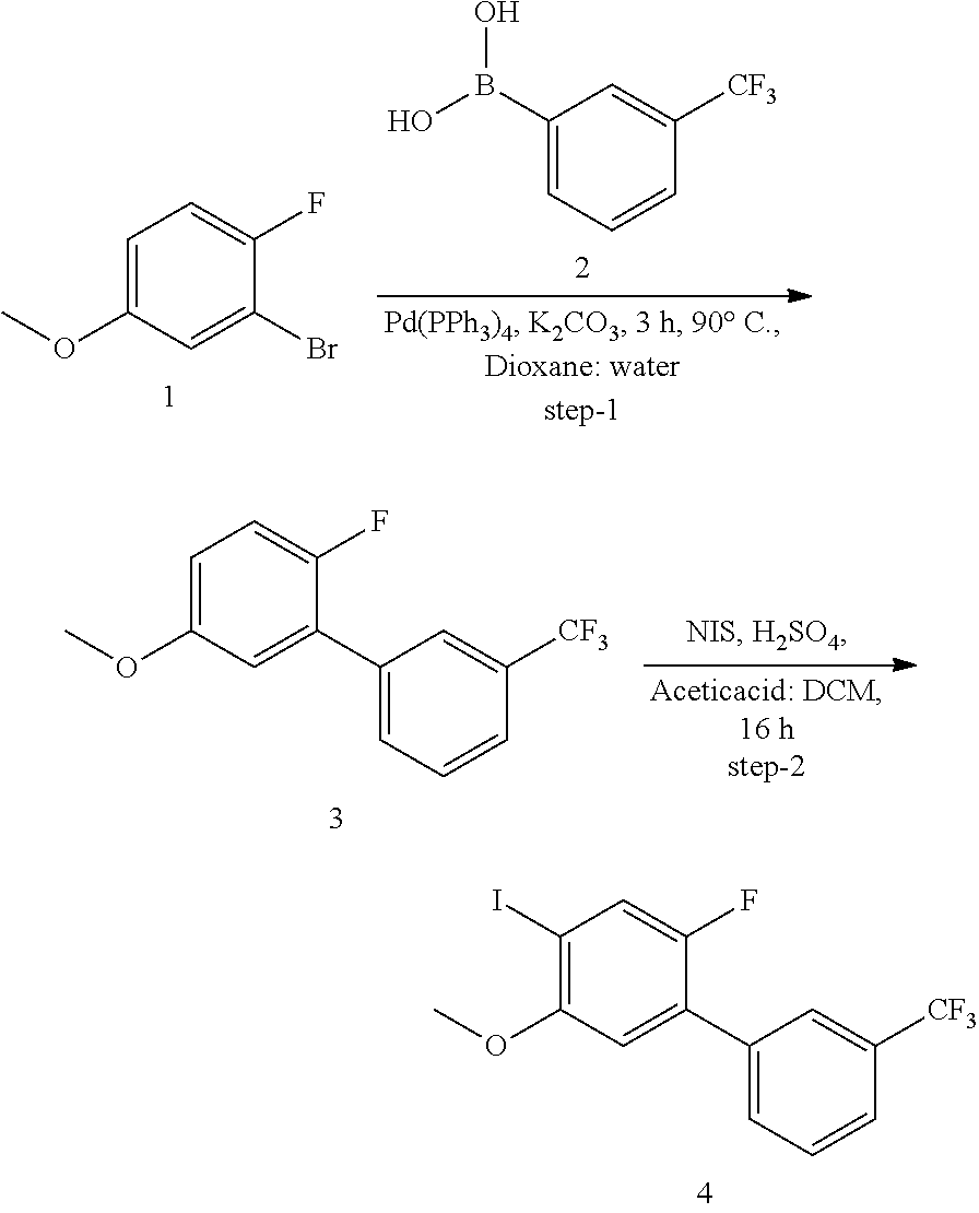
C1(I)=C(OC)C=C(C2=CC=CC([CF3])=C2)C(F)=C1.C1=C(OC)C=C(Br)C(F)=C1.C1(B(O)O)=CC=CC([CF3])=C1.C1=C(OC)C=C(C2=CC=CC([CF3])=C2)C(F)=C1
